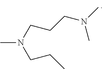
CN(CCCN(C)C)CCC
